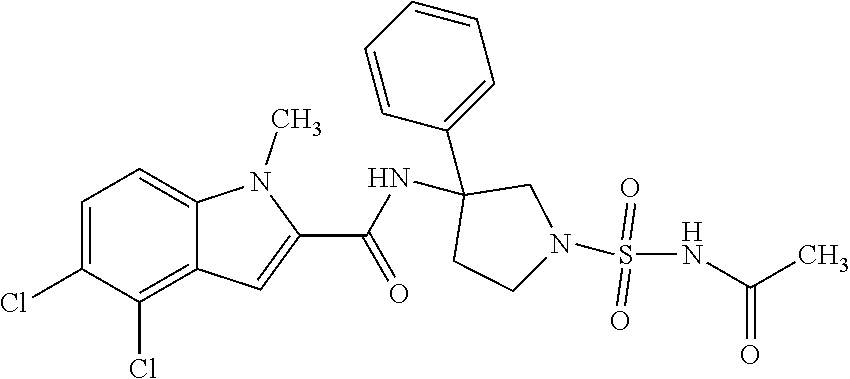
C1=C(Cl)C(Cl)=C2C(=C1)N(C)C(C(NC1(C3=CC=CC=C3)CCN(S(NC(C)=O)(=O)=O)C1)=O)=C2
